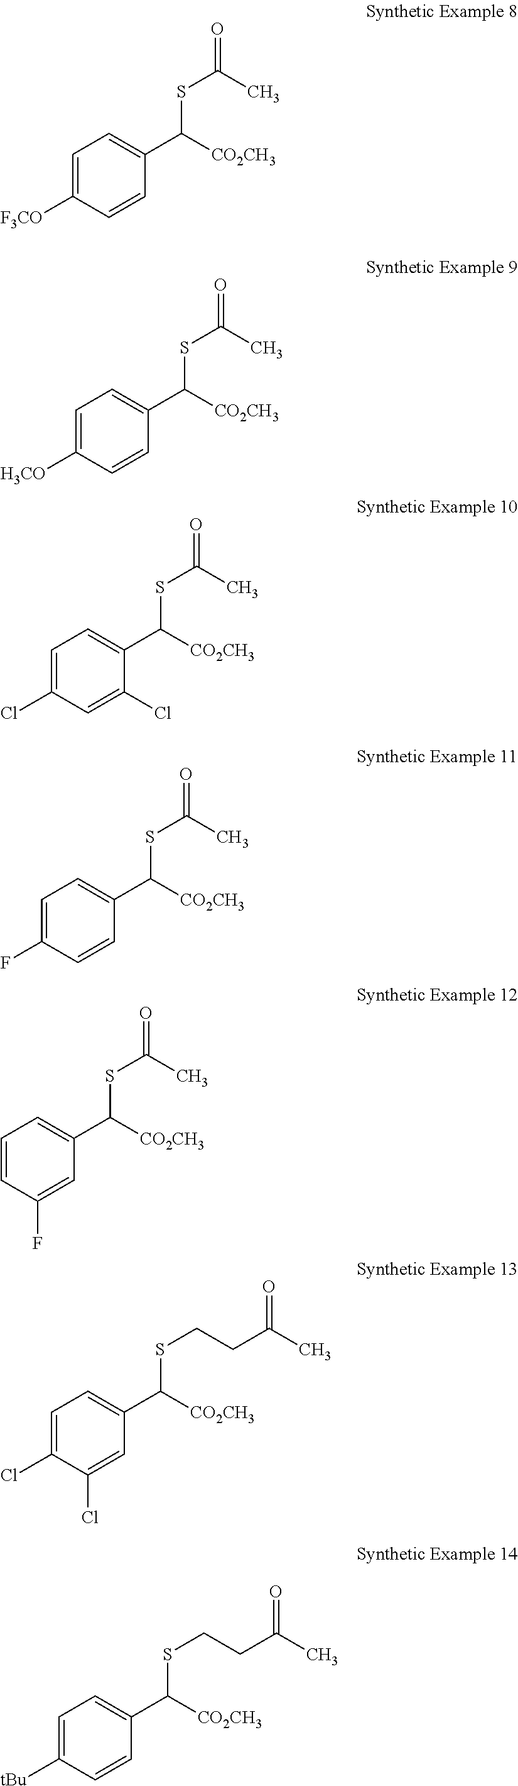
C1=C([F3CO])C=CC(C([CO2CH3])SC(=O)C)=C1.C1=C([H3CO])C=CC(C([CO2CH3])SC(=O)C)=C1.C1=C(Cl)C=C(Cl)C(C([CO2CH3])SC(=O)C)=C1.C1=C(F)C=CC(C([CO2CH3])SC(=O)C)=C1.C1=CC(F)=CC(C([CO2CH3])SC(=O)C)=C1.C1=C(Cl)C(Cl)=CC(C([CO2CH3])SCCC(C)=O)=C1.C1=C([tBu])C=CC(C([CO2CH3])SCCC(C)=O)=C1
